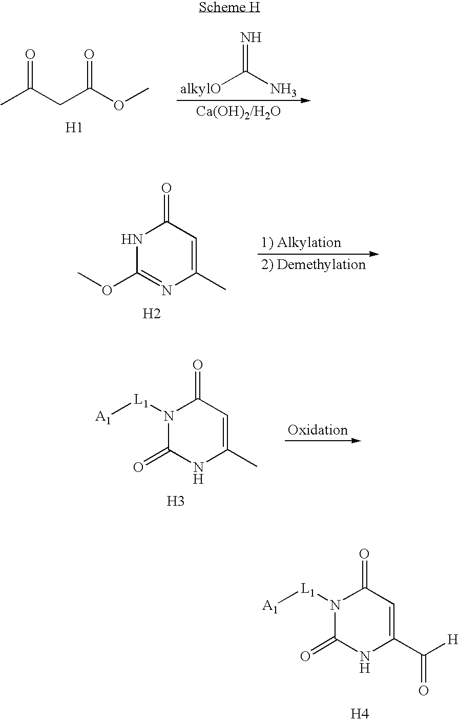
N1([L1][A1])C(=O)NC(C(=O)[H])=CC1=O.[H4].CC(CC(OC)=O)=O.[H1].[alkylO]C(N)=N.N1C(OC)=NC(C)=CC1=O.[H2].N1([L1][A1])C(=O)NC(C)=CC1=O.[H3]
